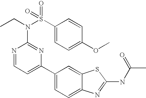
C1(C2=CC=NC(N(S(C3=CC=C(OC)C=C3)(=O)=O)CC)=N2)=CC=C2C(=C1)SC(NC(C)=O)=N2
